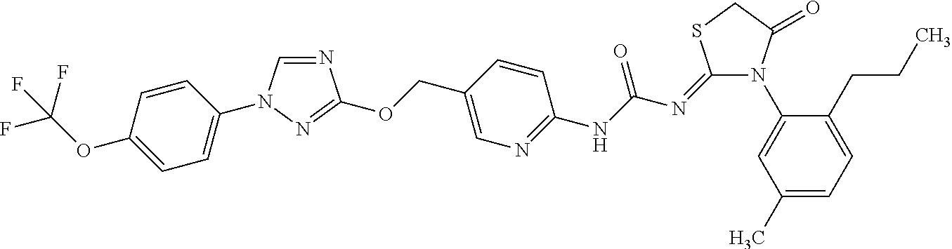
N1=CN(C2=CC=C(OC(F)(F)F)C=C2)N=C1OCC1=CN=C(NC(N=C2N(C3=CC(C)=CC=C3CCC)C(=O)CS2)=O)C=C1
